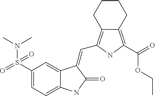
C1(S(N(C)C)(=O)=O)=CC=C2C(=C1)C(=CC1=C3C(=C(C(=O)OCC)N1)CCCC3)C(=O)N2
